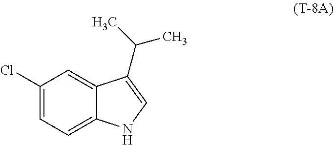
C1(Cl)=CC=C2C(=C1)C(C(C)C)=CN2
